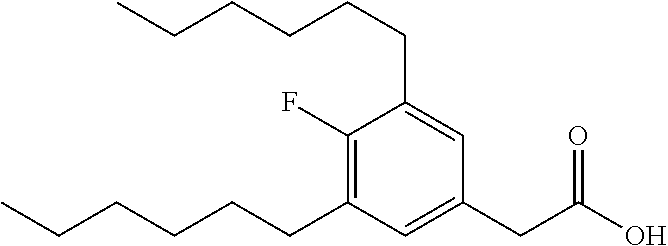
C1(CC(O)=O)=CC(CCCCCC)=C(F)C(CCCCCC)=C1
